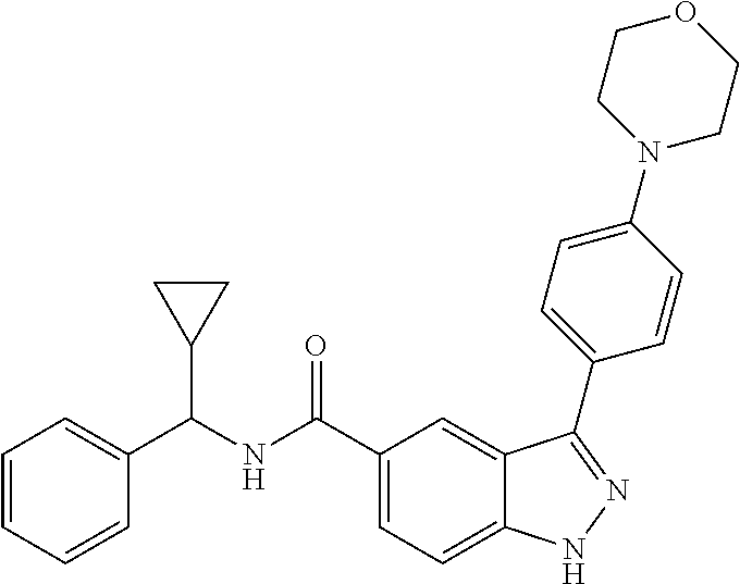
C1=CC=CC(C(NC(C2=CC=C3C(=C2)C(C2=CC=C(N4CCOCC4)C=C2)=NN3)=O)C2CC2)=C1
